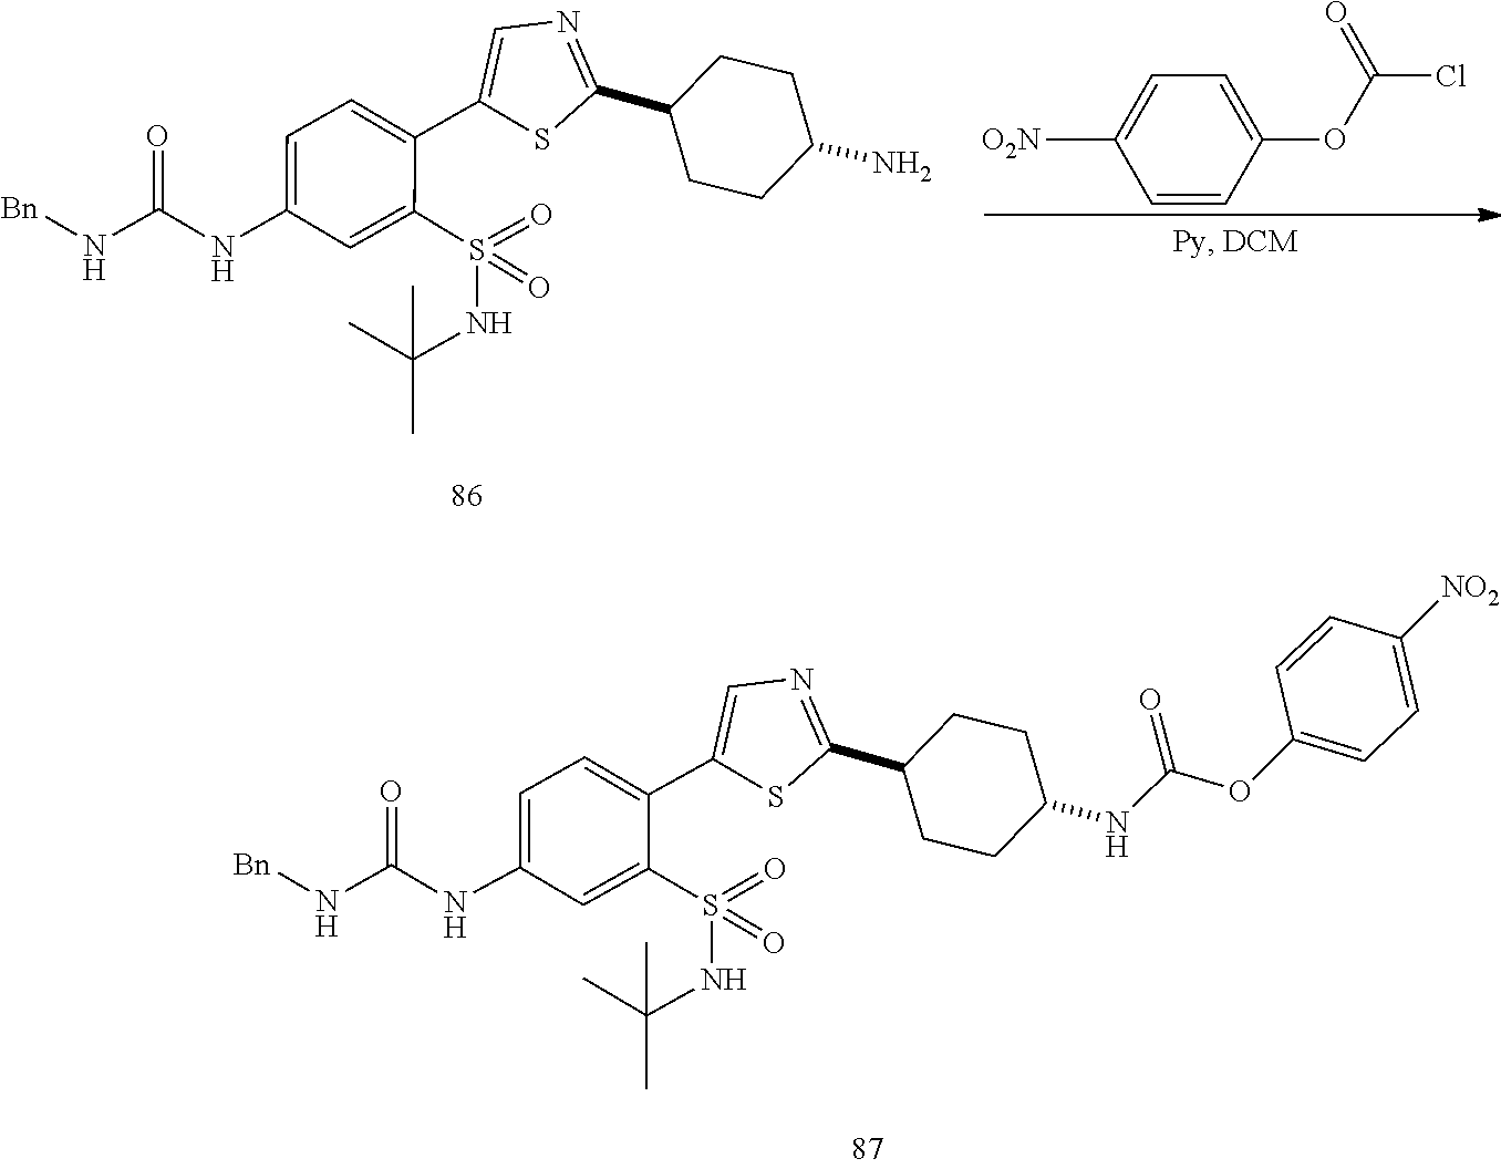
C1(S(=O)(=O)NC(C)(C)C)=CC(NC(N[Bn])=O)=CC=C1C1=CN=C(C2CCC(N)CC2)S1.O=C(Cl)OC1=CC=C([O2N])C=C1.C1=CC(OC(NC2CCC(C3=NC=C(C4=CC=C(NC(N[Bn])=O)C=C4S(=O)(=O)NC(C)(C)C)S3)CC2)=O)=CC=C1[NO2]
